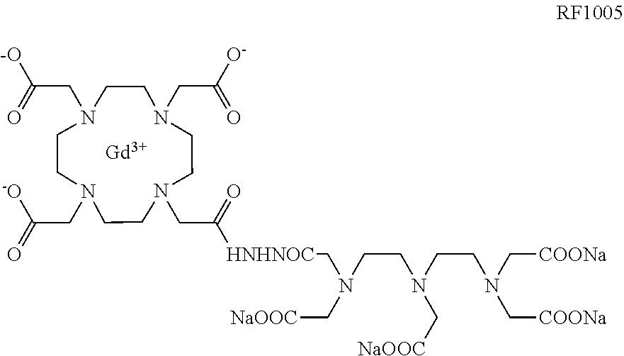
[Gd].N(CCN(CCN(C[COONa])C[COONa])C[NaOOC])(C[NaOOC])C[HNHNOC]C(CN1CCN(CC(=O)[O-])CCN(CC(=O)[-O])CCN(CC([-O])=O)CC1)=O
